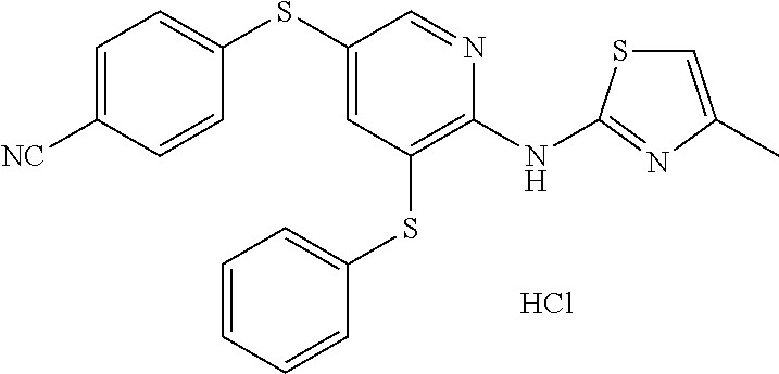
C1(SC2=CC(SC3=CC=CC=C3)=C(NC3=NC(C)=CS3)N=C2)=CC=C([CN])C=C1.Cl
